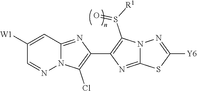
C1([W1])=CC2=NC(C3=C(S([R1])=O)N4C(=N3)SC([Y6])=N4)=C(Cl)N2N=C1
